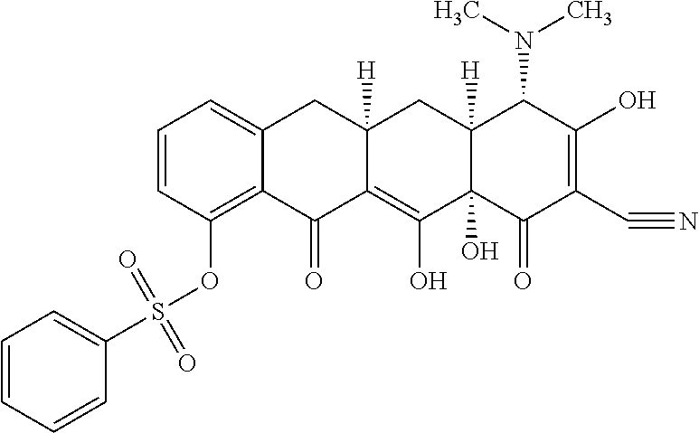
C1=CC(OS(C2=CC=CC=C2)(=O)=O)=C2C(=C1)CC1([H])C(=C(O)C3(O)C([H])(C1)C(N(C)C)C(O)=C(C#N)C3=O)C2=O
